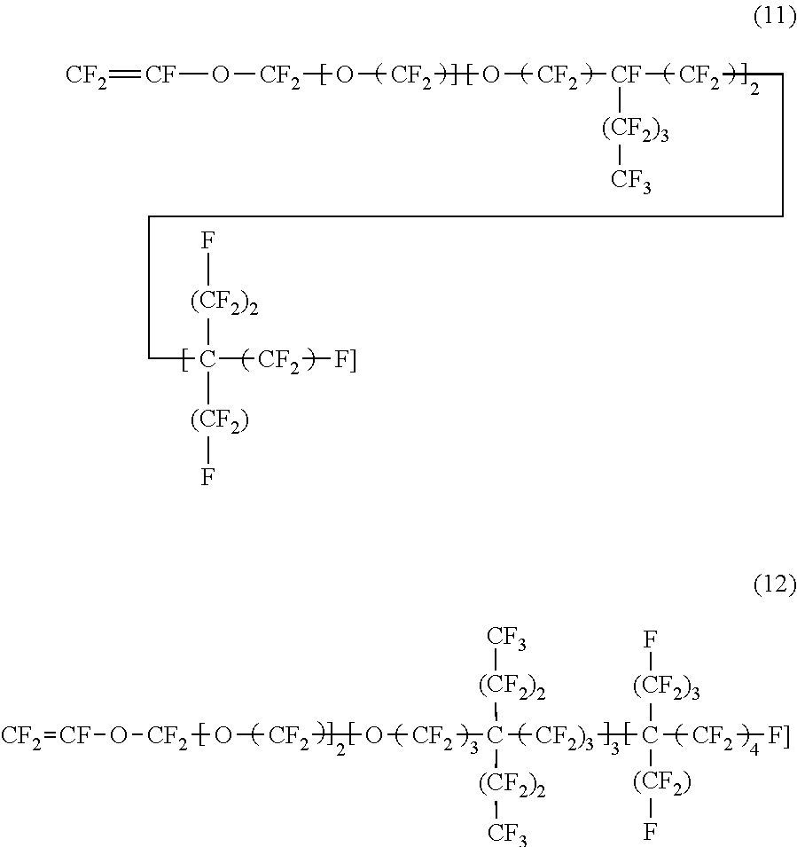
[CF2]=[CF]O[CF2]O[CF2]O[CF2][CF]([CF2]CCCCC([CF2][F]])([(CF2)2]F)[(CF2)]F)[(CF2)3][CF3].[CF2]=[CF]O[CF2]O[CF2]O[CF2]C([CF2)3]C([CF2][F]])([(CF2)3]F)[(CF2)]F)([(CF2)2][CF3])[(CF2)2][CF3]
